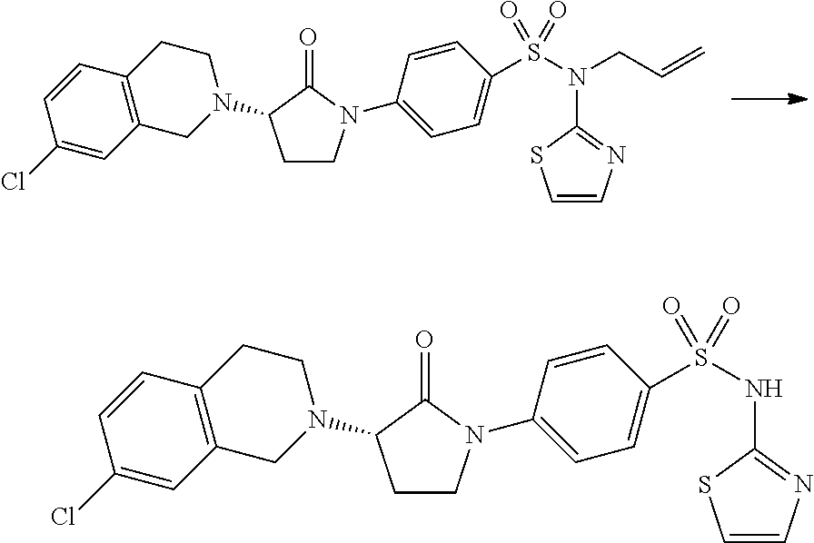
C12=C(CCN(C3CCN(C4=CC=C(S(N(C5=NC=CS5)CC=C)(=O)=O)C=C4)C3=O)C1)C=CC(Cl)=C2.C12=C(CCN(C3CCN(C4=CC=C(S(NC5=NC=CS5)(=O)=O)C=C4)C3=O)C1)C=CC(Cl)=C2
